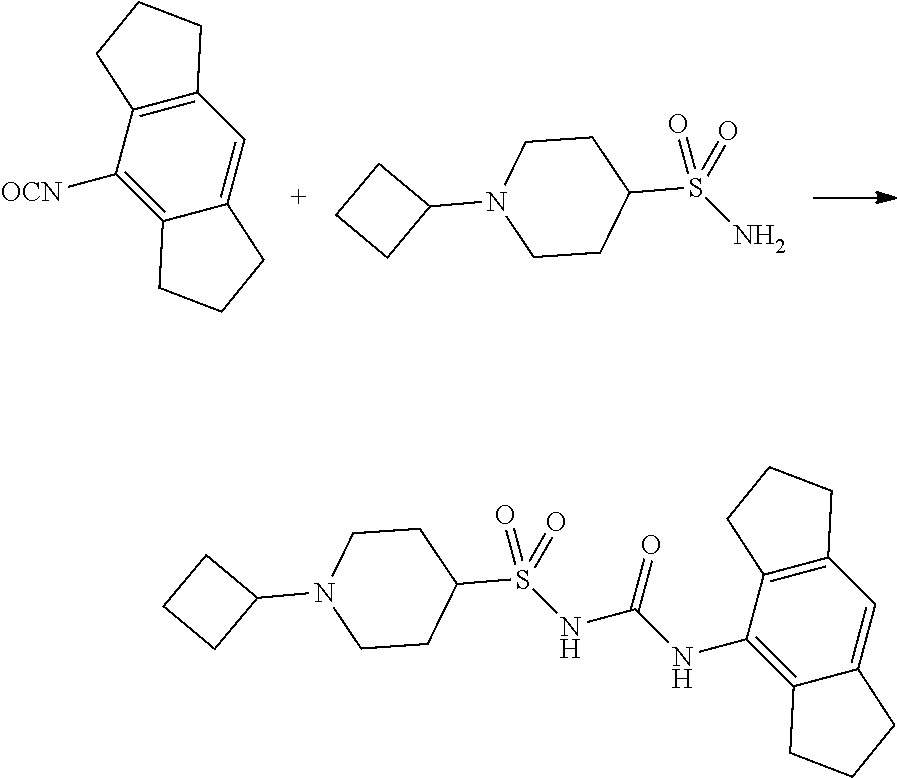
C1([OCN])=C2C(=CC3=C1CCC3)CCC2.C1CC(S(=O)(=O)N)CCN1C1CCC1.C1CC(S(=O)(=O)NC(=O)NC2=C3C(=CC4=C2CCC4)CCC3)CCN1C1CCC1
